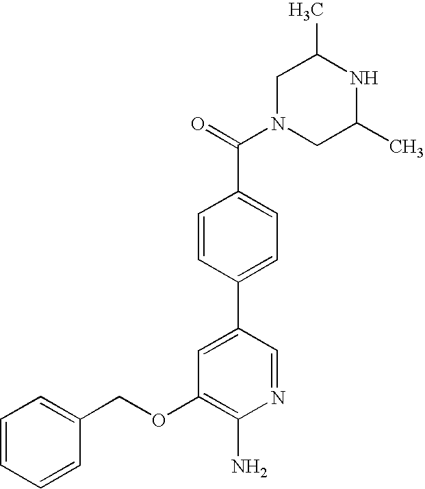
C1(OCC2=CC=CC=C2)=C(N)N=CC(C2=CC=C(C(=O)N3CC(C)NC(C)C3)C=C2)=C1
